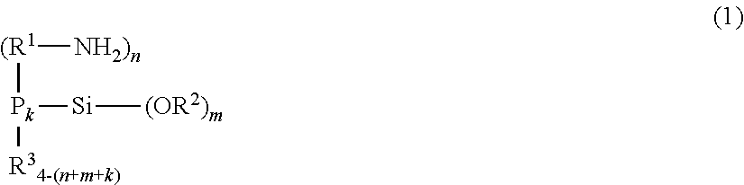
[(R1]([NH2)n])[Pk]([Si][(OR2)m])[R34-(n+m+k)]
